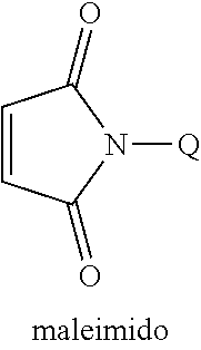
C1=CC(=O)N([Q])C1=O
